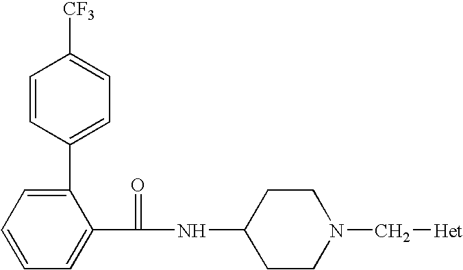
C1=CC(C2=CC=CC=C2C(NC2CCN(C[Het])CC2)=O)=CC=C1[CF3]
